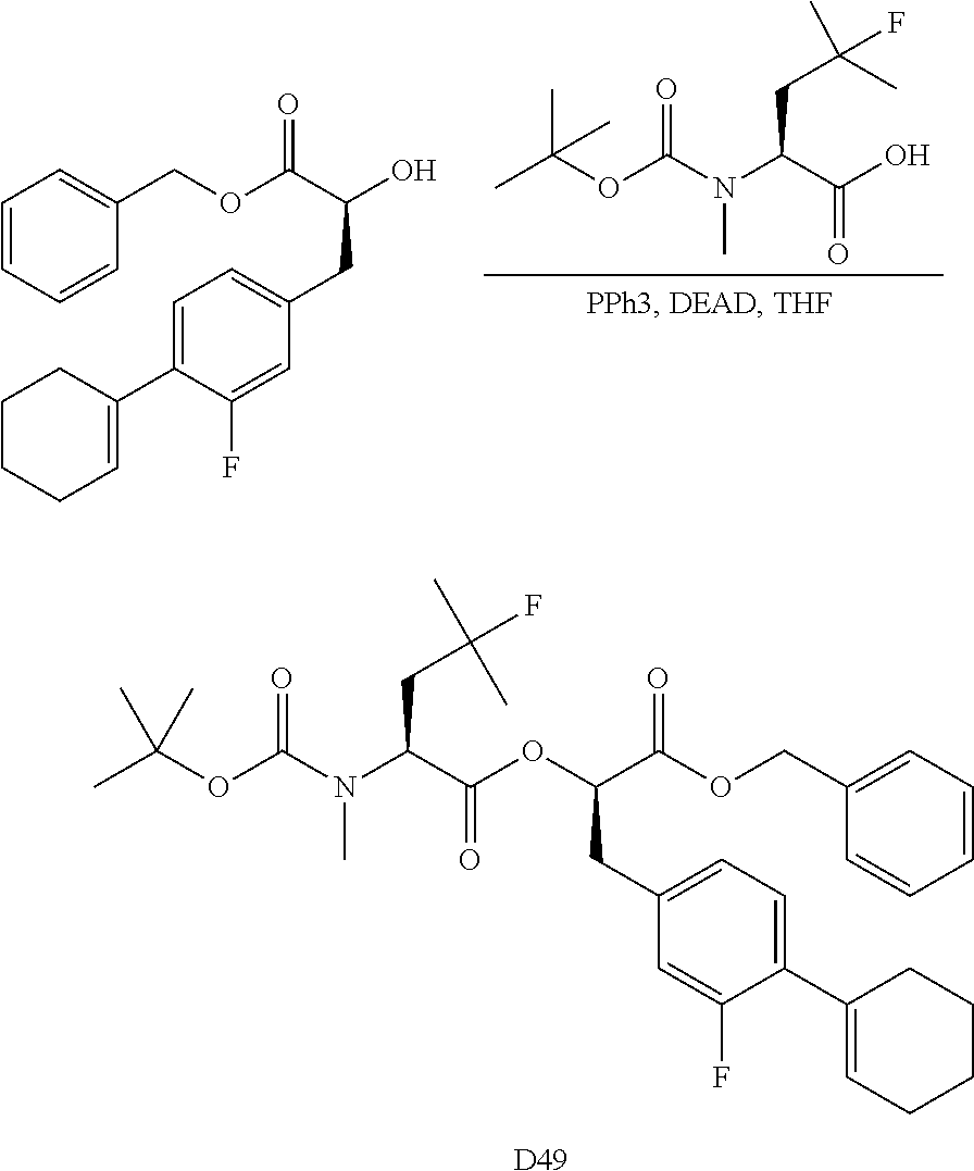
[D49].C1(CC(C(OCC2=CC=CC=C2)=O)OC(C(N(C(OC(C)(C)C)=O)C)CC(C)(C)F)=O)=CC=C(C2=CCCCC2)C(F)=C1.CC(OC(N(C(C(O)=O)CC(C)(C)F)C)=O)(C)C.C1(CC(O)C(OCC2=CC=CC=C2)=O)=CC=C(C2=CCCCC2)C(F)=C1
